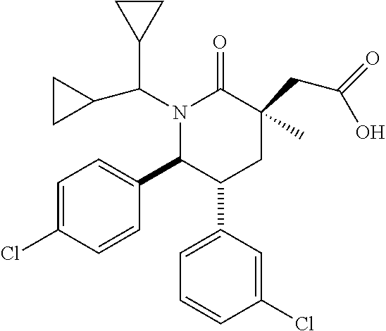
N1(C(C2CC2)C2CC2)C(C2=CC=C(Cl)C=C2)C(C2=CC=CC(Cl)=C2)CC(CC(=O)O)(C)C1=O
